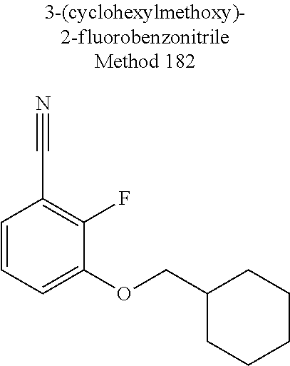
C1=CC=C(OCC2CCCCC2)C(F)=C1C#N
